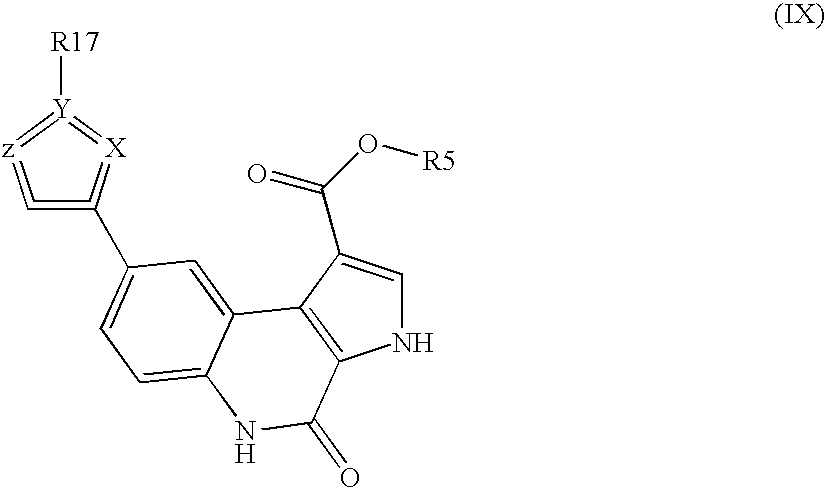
C1=C(C2=CC=C3C(=C2)C2=C(NC=C2C(O[R5])=O)C(=O)N3)=[X]=[Y]([R17])=[z]=1
